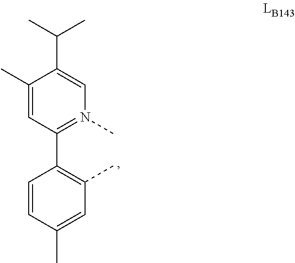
C1(C)=CC(C2=C(C)C=C(C)C=C2)=N(C)C=C1C(C)C
